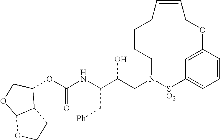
C(NC(C(CN1[SO2]C2=CC=CC(=C2)OCC=CCCCC1)O)C[Ph])(=O)OC1C2C(OC1)OCC2
